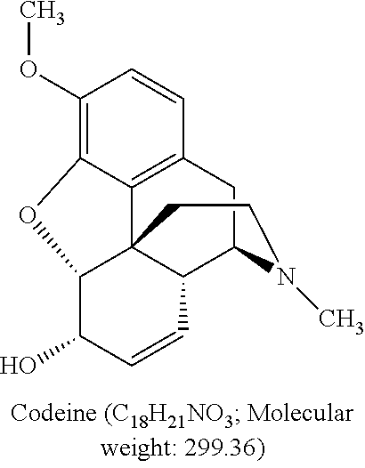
C1(OC)=C2C3=C(C=C1)CC1C4C3(C(C(O)C=C4)O2)CCN1C
